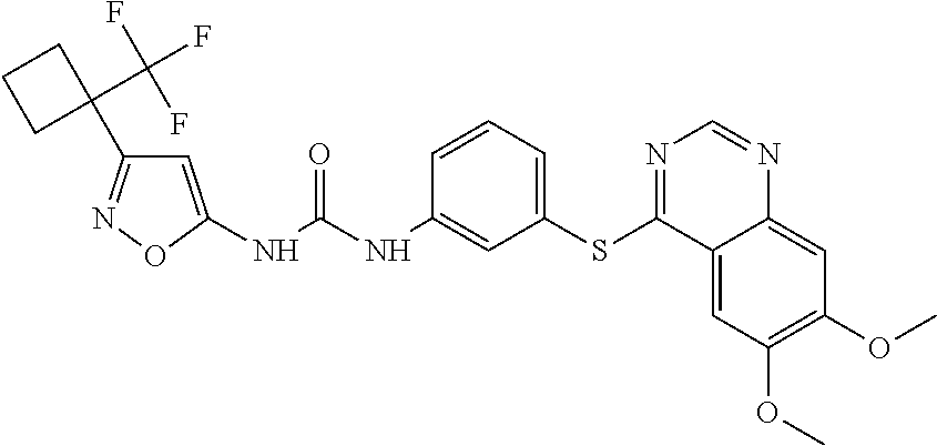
N(C(NC1=CC(SC2=NC=NC3=CC(OC)=C(OC)C=C23)=CC=C1)=O)C1=CC(C2(C(F)(F)F)CCC2)=NO1
